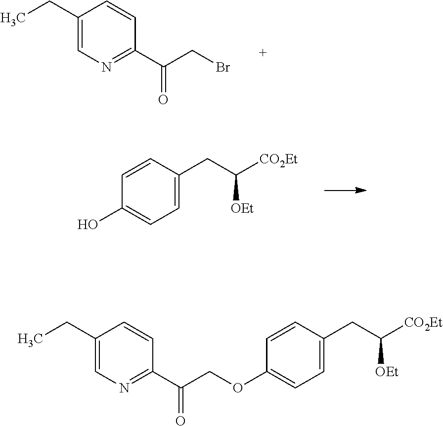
C1(CC)=CN=C(C(CBr)=O)C=C1.C1=C(CC([CO2Et])[OEt])C=CC(O)=C1.C1=CC(CC([CO2Et])[OEt])=CC=C1OCC(C1=NC=C(CC)C=C1)=O
